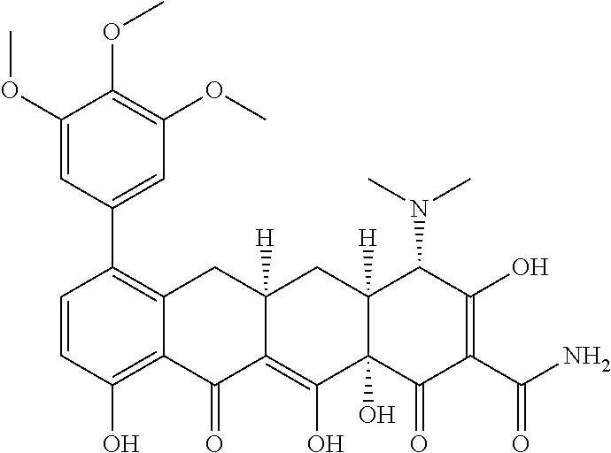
C1(C2=C3C(=C(O)C=C2)C(=O)C2=C(O)C4(O)C([H])(CC2([H])C3)C(N(C)C)C(O)=C(C(N)=O)C4=O)=CC(OC)=C(OC)C(OC)=C1
